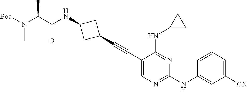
C1(C#CC2CC(NC(C(N([Boc])C)C)=O)C2)=CN=C(NC2=CC([CN])=CC=C2)N=C1NC1CC1
